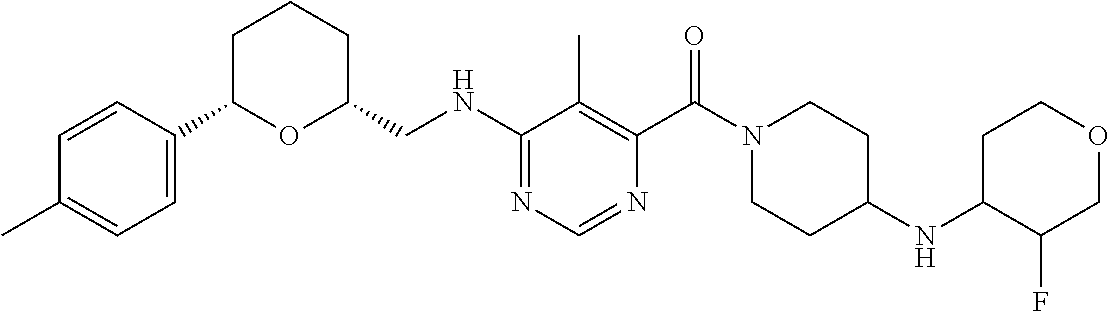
N(C1=NC=NC(C(N2CCC(NC3C(F)COCC3)CC2)=O)=C1C)CC1CCCC(C2=CC=C(C)C=C2)O1
